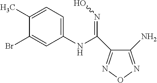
C1(NC(=NO)C2=NON=C2N)=CC=C(C)C(Br)=C1
